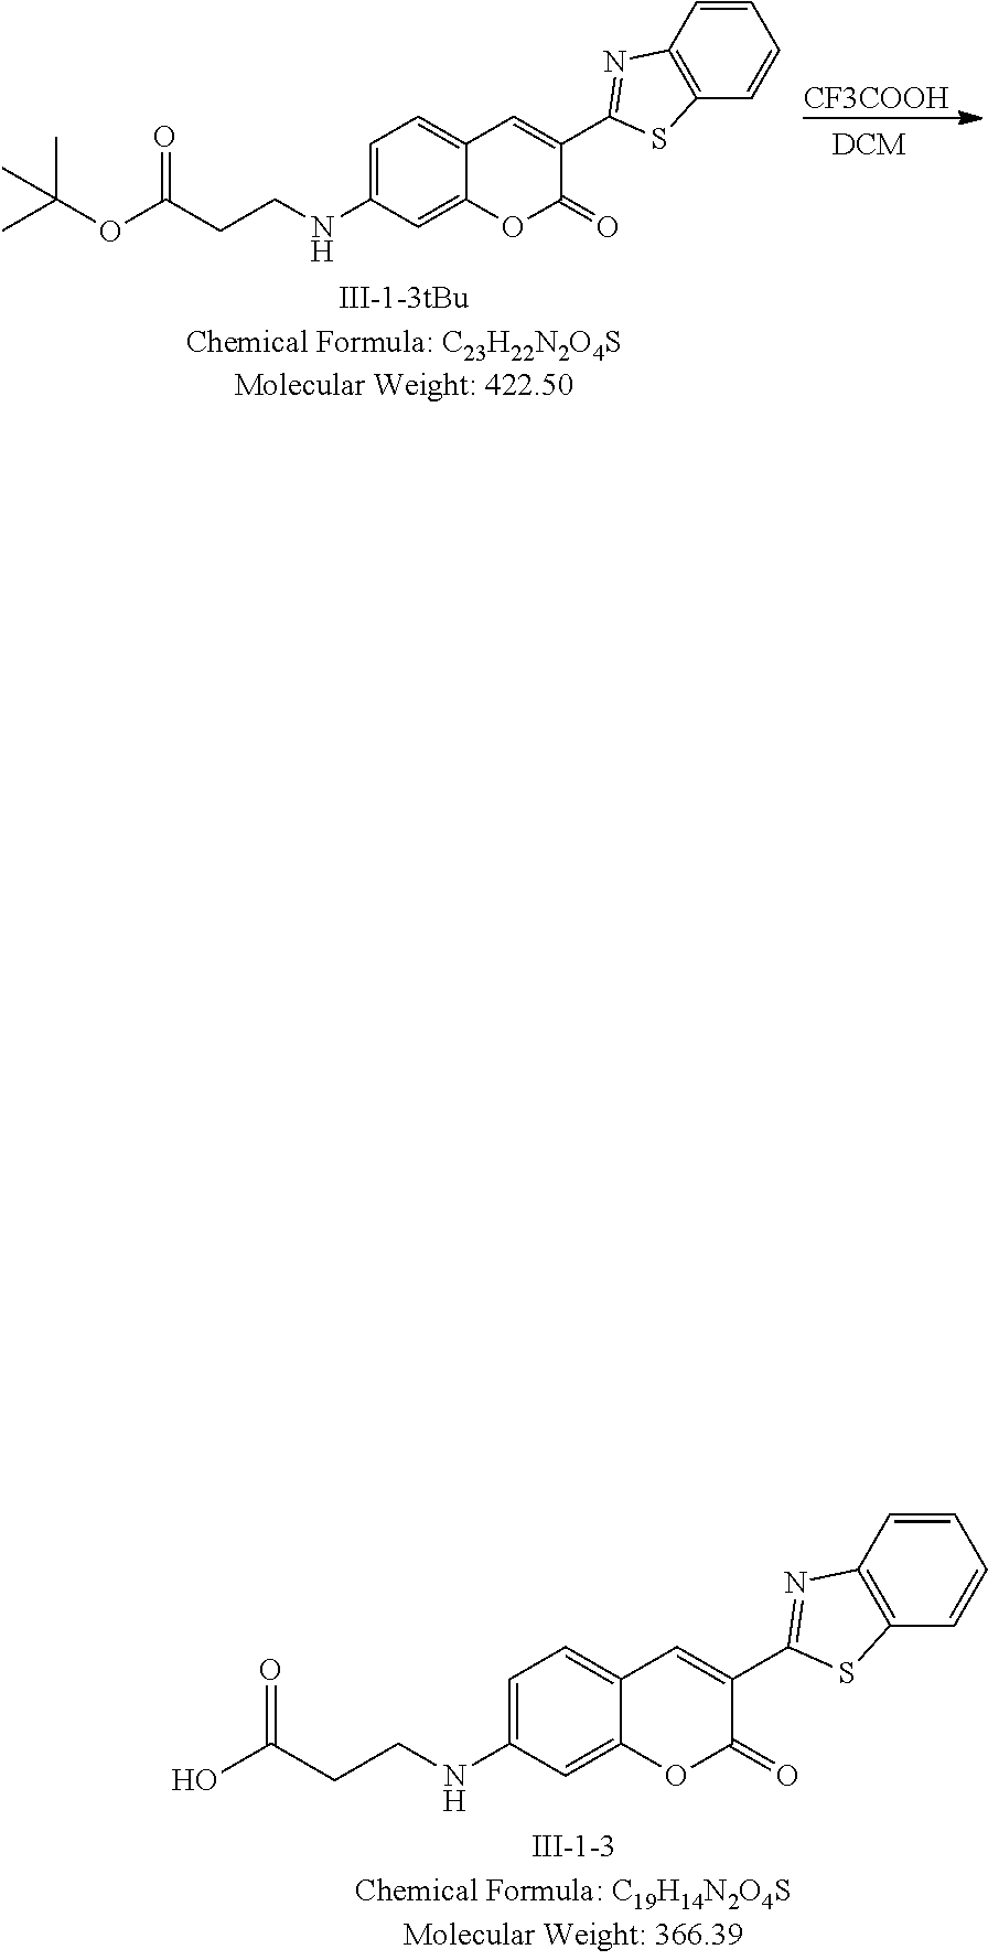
C1=C(NCCC(O)=O)C=C2C(=C1)C=C(C1=NC3=C(S1)C=CC=C3)C(=O)O2.C1=C(NCCC(OC(C)(C)C)=O)C=C2C(=C1)C=C(C1=NC3=C(S1)C=CC=C3)C(=O)O2.[CF3COOH]
